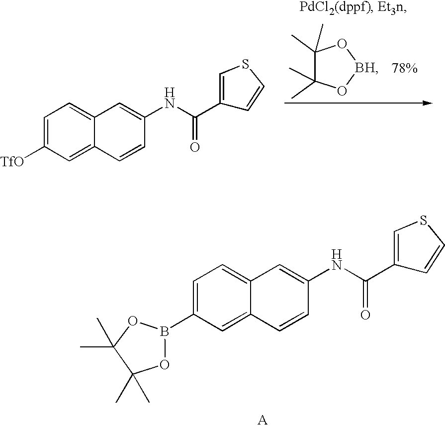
C1=C([TfO])C=C2C(=C1)C=C(NC(C1=CSC=C1)=O)C=C2.C1(C)(C)C(C)(C)O[BH]O1.C1=C(B2OC(C)(C)C(C)(C)O2)C=C2C(=C1)C=C(NC(C1=CSC=C1)=O)C=C2
